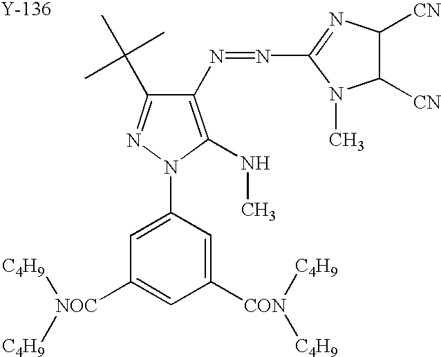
C1=C(N2N=C(C(C)(C)C)C(N=NC3=NC([CN])C([CN])N3C)=C2NC)C=C([CON]([C4H9])[C4H9])C=C1[NOC]([C4H9])[C4H9].[Y]
